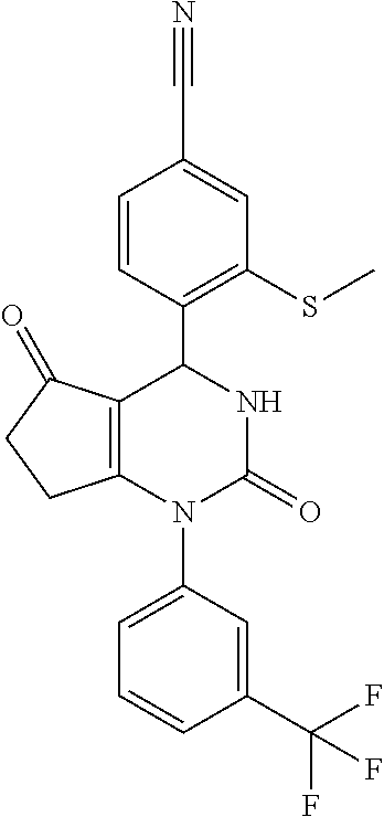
C1=CC(C2C3=C(N(C4=CC=CC(C(F)(F)F)=C4)C(=O)N2)CCC3=O)=C(SC)C=C1C#N
